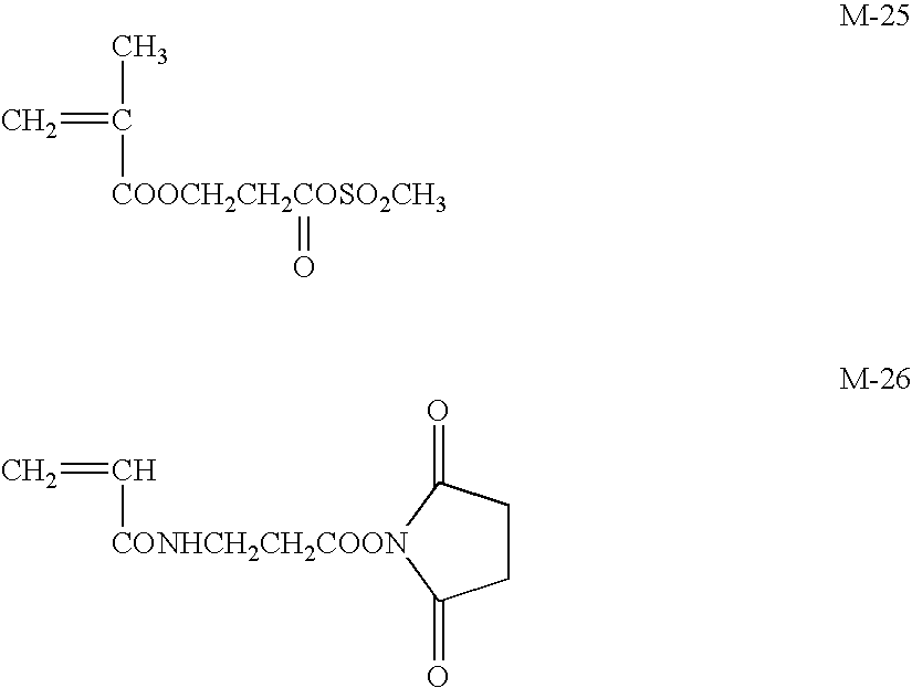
C=C(C)[COOCH2CH2COSO2CH3]=O.C1CC(=O)[CONHCH2CH2COON](C=C)C1=O
